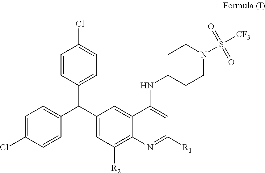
C1=CC(C(C2=CC=C(Cl)C=C2)C2=CC([R2])=C3C(=C2)C(NC2CCN(S([CF3])(=O)=O)CC2)=CC([R1])=N3)=CC=C1Cl
